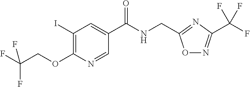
C1(I)=C(OCC(F)(F)F)N=CC(C(NCC2=NC(C(F)(F)F)=NO2)=O)=C1
